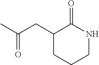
C1(CC(C)=O)CCCNC1=O
